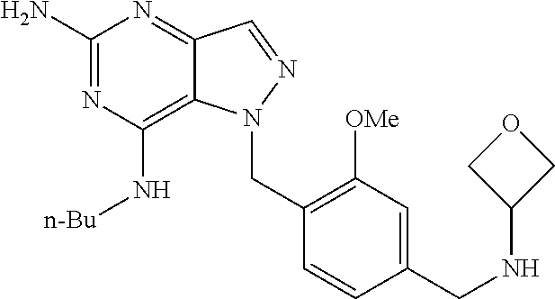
C1(N)=NC(N[n-Bu])=C2C(=N1)C=NN2CC1=C([OMe])C=C(CNC2COC2)C=C1
